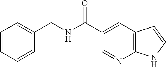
C1=CC=CC(CNC(C2=CC3=C(N=C2)NC=C3)=O)=C1
